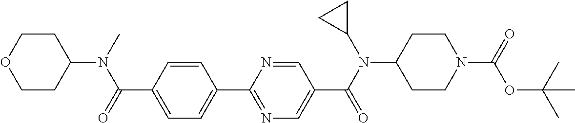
C1(C(=O)N(C2CCOCC2)C)=CC=C(C2=NC=C(C(N(C3CC3)C3CCN(C(=O)OC(C)(C)C)CC3)=O)C=N2)C=C1
